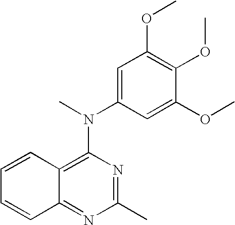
C1=CC2=C(N(C3=CC(OC)=C(OC)C(OC)=C3)C)N=C(C)N=C2C=C1
